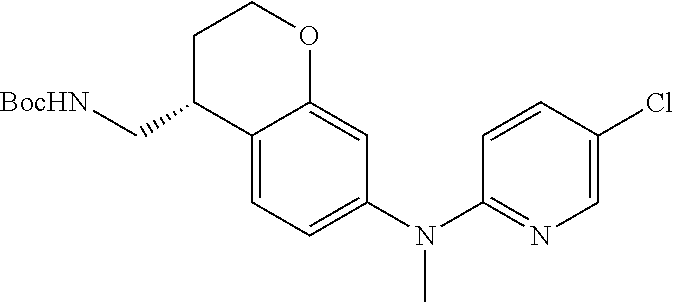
[BocHN]CC1C2=CC=C(N(C3=NC=C(Cl)C=C3)C)C=C2OCC1
